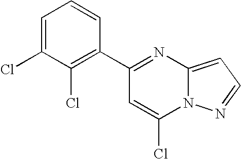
C1(C2=NC3=CC=NN3C(Cl)=C2)=C(Cl)C(Cl)=CC=C1
